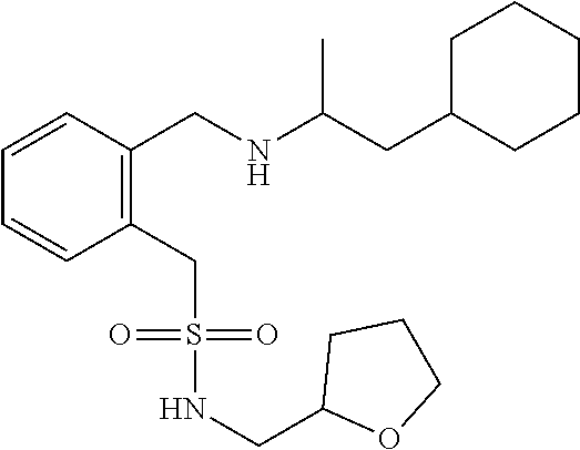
N(S(CC1=C(CNC(CC2CCCCC2)C)C=CC=C1)(=O)=O)CC1CCCO1
